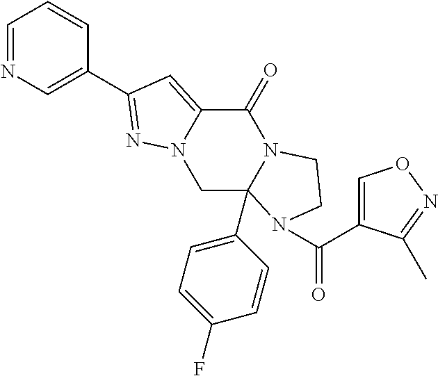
C1C2(C3=CC=C(F)C=C3)N(C(=O)C3=CC(C4=CN=CC=C4)=NN13)CCN2C(=O)C1=CON=C1C
